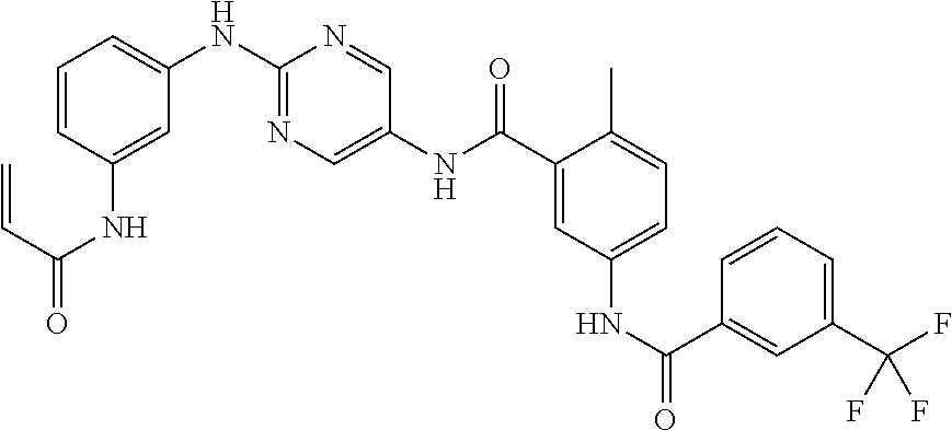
C=CC(=O)NC1=CC(NC2=NC=C(NC(C3=CC(NC(=O)C4=CC(C(F)(F)F)=CC=C4)=CC=C3C)=O)C=N2)=CC=C1
